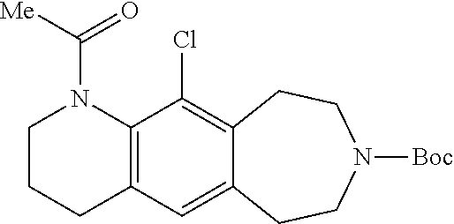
C12=C(C=C3C(=C1Cl)CCN([Boc])CC3)CCCN2C([Me])=O
